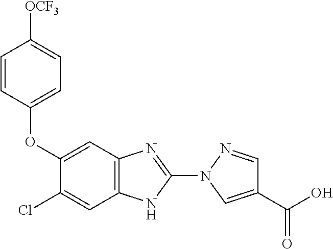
C12=C(N=C(N3C=C(C(O)=O)C=N3)N1)C=C(OC1=CC=C([OCF3])C=C1)C(Cl)=C2
